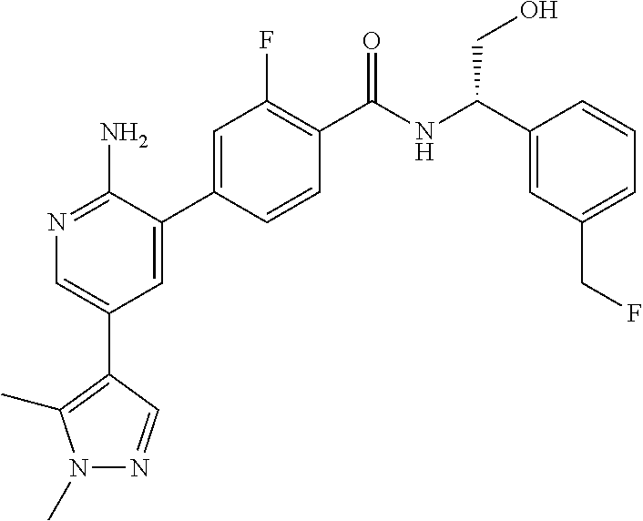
N1=C(N)C(C2=CC(F)=C(C(NC(C3=CC(CF)=CC=C3)CO)=O)C=C2)=CC(C2=C(C)N(C)N=C2)=C1
